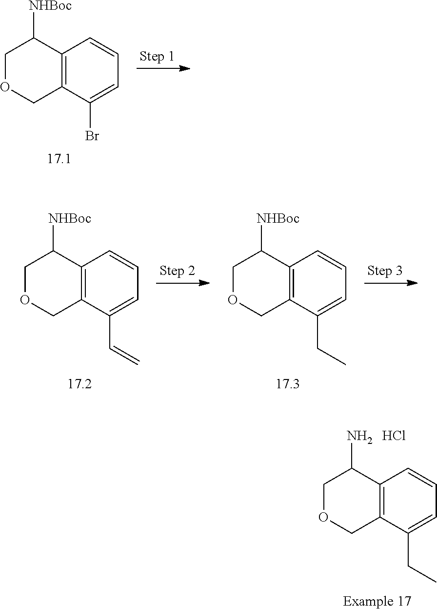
C1OCC2=C(C1[NHBoc])C=CC=C2Br.C1OCC2=C(C1[NHBoc])C=CC=C2C=C.C1OCC2=C(C1[NHBoc])C=CC=C2CC.C1OCC2=C(C1N)C=CC=C2CC.Cl
